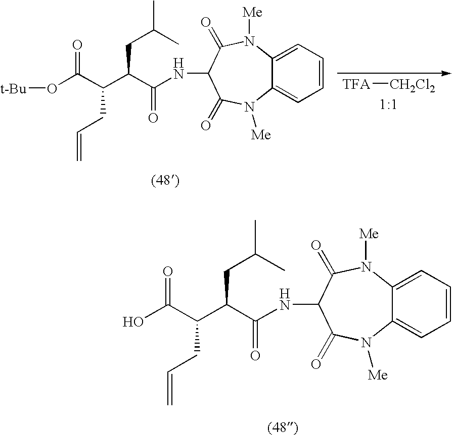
C12=CC=CC=C1N([Me])C(=O)C(NC(C(C(C(O)=O)CC=C)CC(C)C)=O)C(=O)N2[Me].C12=CC=CC=C1N([Me])C(=O)C(NC(C(C(C(O[t-Bu])=O)CC=C)CC(C)C)=O)C(=O)N2[Me].[TFA][CH2Cl2]
